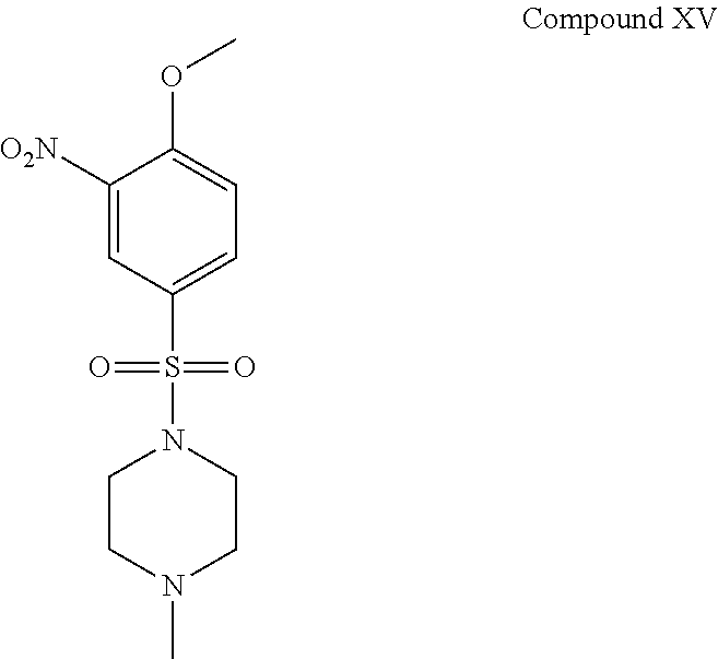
C1([O2N])=CC(S(=O)(N2CCN(C)CC2)=O)=CC=C1OC
